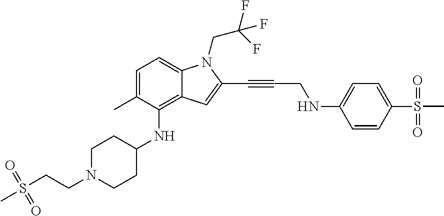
C1=C(C)C(NC2CCN(CCS(C)(=O)=O)CC2)=C2C(=C1)N(CC(F)(F)F)C(C#CCNC1=CC=C(S(C)(=O)=O)C=C1)=C2
